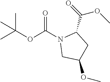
O(C(N1CC(OC)CC1C(=O)OC)=O)C(C)(C)C
